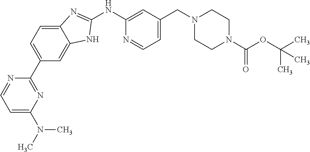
C1=C(N(C)C)N=C(C2=CC=C3C(=C2)NC(NC2=CC(CN4CCN(C(OC(C)(C)C)=O)CC4)=CC=N2)=N3)N=C1
